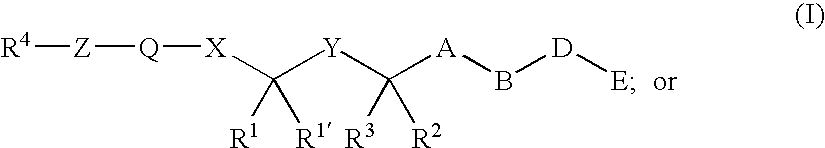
[R4][Z][Q][X]C([Y]C([A]B[D][E])([R3])[R2])([R1])[R1]
